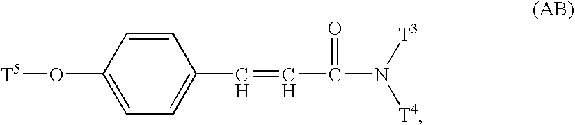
C1=CC(O[T5])=CC=C1C=CC(N([T3])[T4])=O
